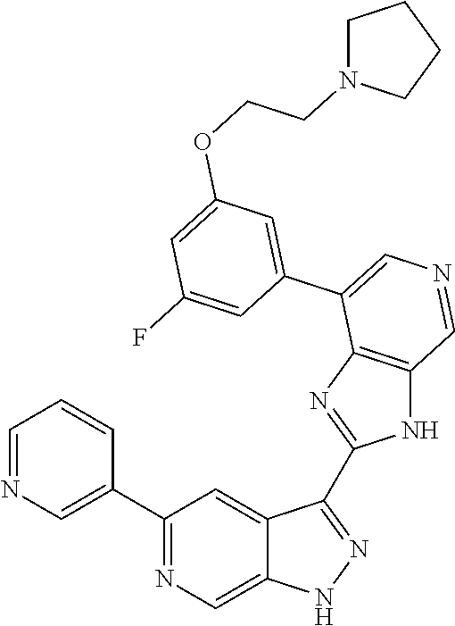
C1(C2=CN=CC=C2)=NC=C2C(=C1)C(C1=NC3=C(N1)C=NC=C3C1=CC(OCCN3CCCC3)=CC(F)=C1)=NN2
